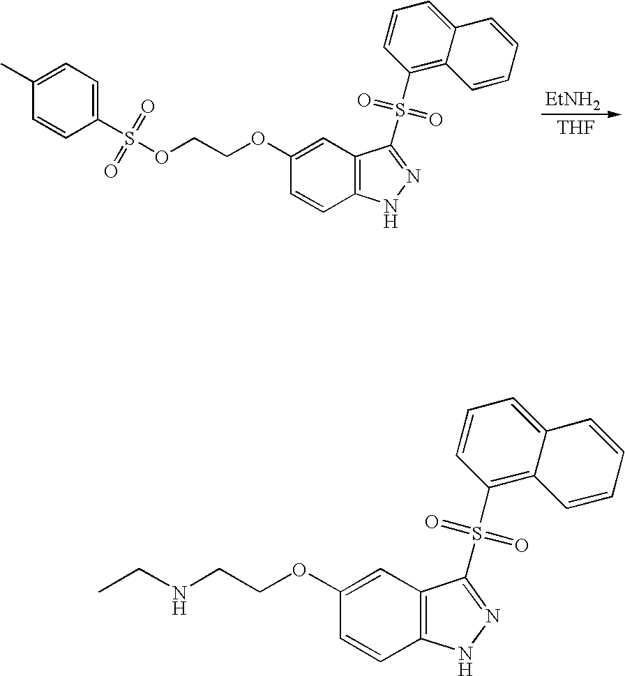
[THF].[EtNH2].C1=CC(S(OCCOC2=CC3=C(C=C2)NN=C3S(C2=C3C(=CC=C2)C=CC=C3)(=O)=O)(=O)=O)=CC=C1C.N(CCOC1=CC2=C(C=C1)NN=C2S(C1=C2C(=CC=C1)C=CC=C2)(=O)=O)CC
